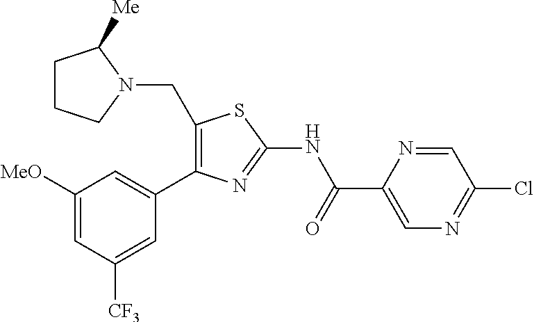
C1([MeO])=CC([CF3])=CC(C2=C(CN3CCCC3[Me])SC(NC(C3=CN=C(Cl)C=N3)=O)=N2)=C1
